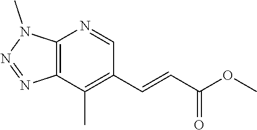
C12=C(C(C)=C(C=CC(OC)=O)C=N1)N=NN2C
